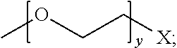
COCC[X]
